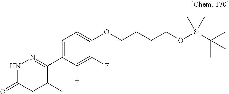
N1C(=O)CC(C)C(C2=CC=C(OCCCCO[Si](C(C)(C)C)(C)C)C(F)=C2F)=N1
